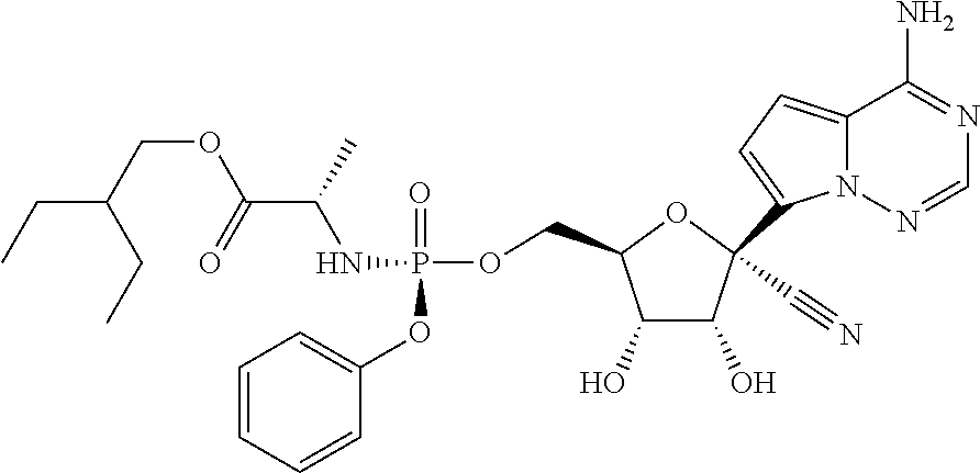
O(CC1C(O)C(O)C(C2=CC=C3N2N=CN=C3N)(C#N)O1)P(=O)(OC1=CC=CC=C1)NC(C(=O)OCC(CC)CC)C
